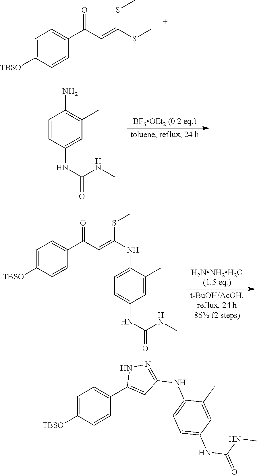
C1=C([TBSO])C=CC(C(C=C(SC)SC)=O)=C1.C1=CC(NC(=O)NC)=CC(C)=C1N.C1=C([TBSO])C=CC(C(C=C(SC)NC2=CC=C(NC(=O)NC)C=C2C)=O)=C1.C1=C([TBSO])C=CC(C2=CC(NC3=CC=C(NC(=O)NC)C=C3C)=NN2)=C1
